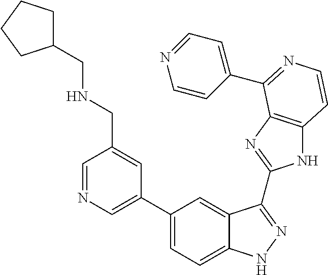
C1(C2=CN=CC(CNCC3CCCC3)=C2)=CC=C2C(=C1)C(C1=NC3=C(N1)C=CN=C3C1=CC=NC=C1)=NN2
